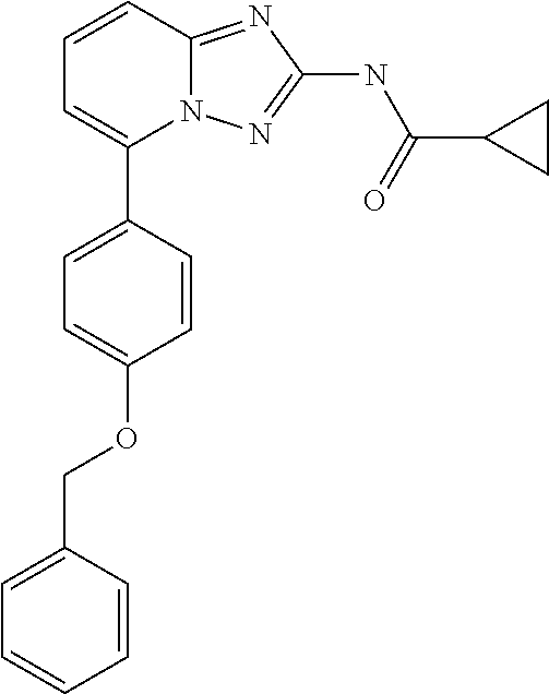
C1=CC2=NC(NC(C3CC3)=O)=NN2C(C2=CC=C(OCC3=CC=CC=C3)C=C2)=C1
